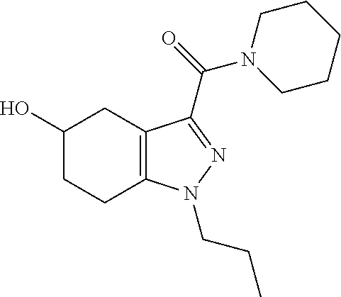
C1(O)CC2=C(CC1)N(CCC)N=C2C(N1CCCCC1)=O
